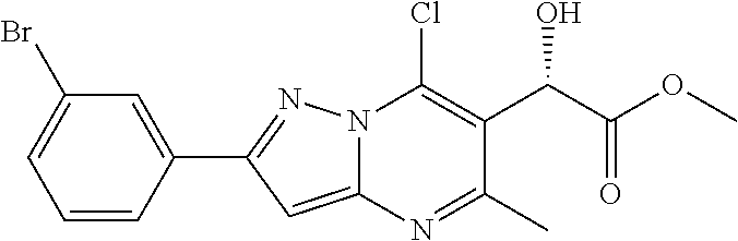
C1=CC(C2=NN3C(=C2)N=C(C)C(C(C(OC)=O)O)=C3Cl)=CC(Br)=C1
